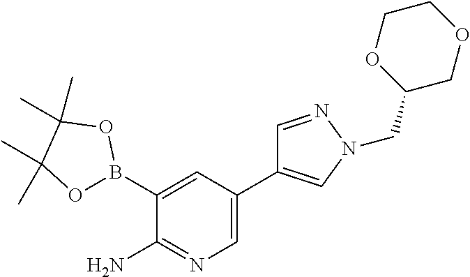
C1(C2=CN(CC3COCCO3)N=C2)=CN=C(N)C(B2OC(C)(C)C(C)(C)O2)=C1
